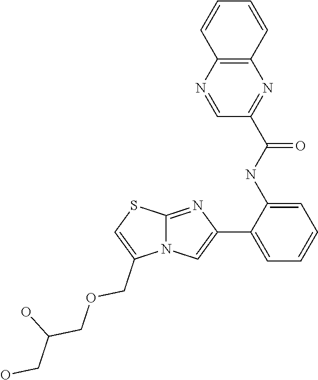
C12=NC(C3=CC=CC=C3NC(C3=NC4=C(N=C3)C=CC=C4)=O)=CN1C(COCC(CO)O)=CS2
